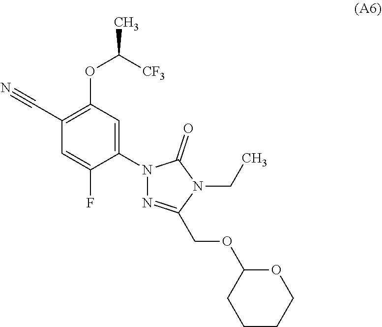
C1(N2N=C(COC3CCCCO3)N(CC)C2=O)=CC(OC([CF3])C)=C(C#N)C=C1F
